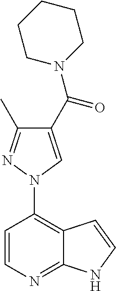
C1=CN=C2C(=C1N1C=C(C(N3CCCCC3)=O)C(C)=N1)C=CN2
